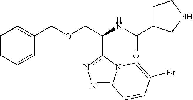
N1=C2N(C(C(COCC3=CC=CC=C3)NC(=O)C3CCNC3)=N1)C=C(Br)C=C2
